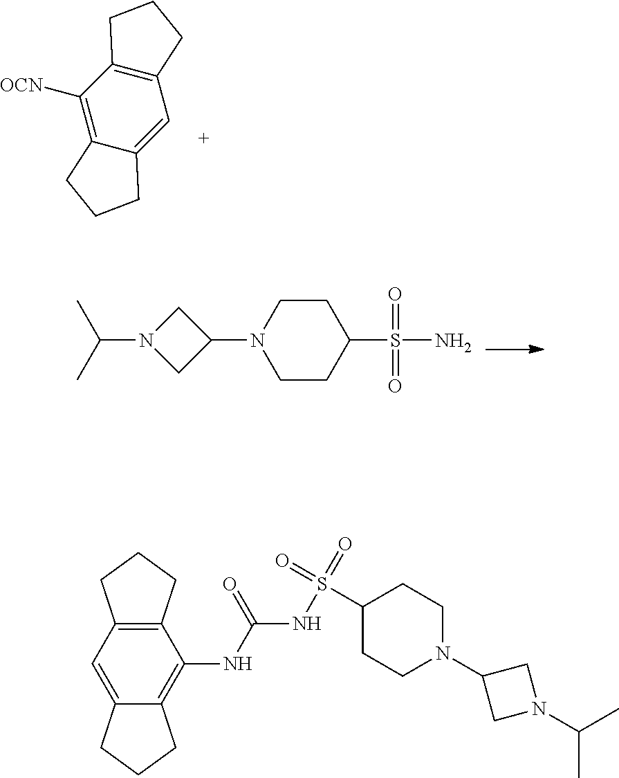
C1C(S(N)(=O)=O)CCN(C2CN(C(C)C)C2)C1.C12=C(C([OCN])=C3C(=C1)CCC3)CCC2.O=C(NC1=C2C(=CC3=C1CCC3)CCC2)NS(C1CCN(C2CN(C(C)C)C2)CC1)(=O)=O
